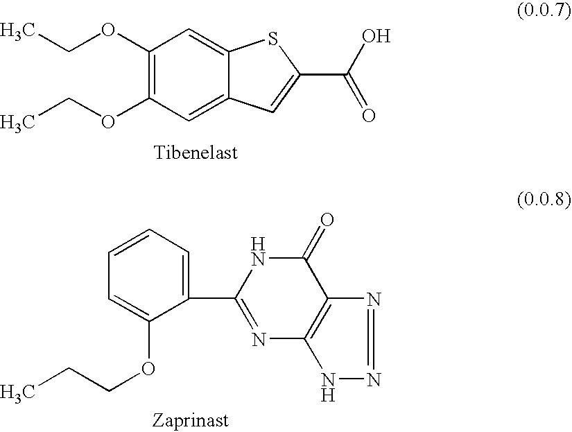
C1(OCC)=C(OCC)C=C2C(=C1)SC(C(O)=O)=C2.C1=CC=C(C2=NC3=C(C(=O)N2)N=NN3)C(OCCC)=C1
